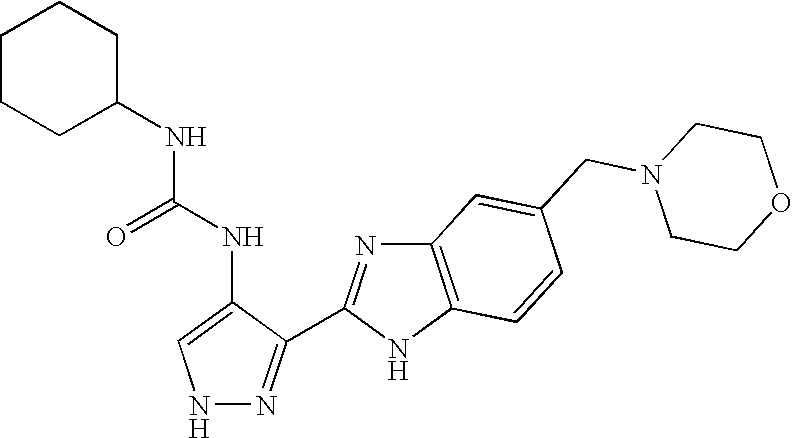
N1N=C(C2=NC3=C(N2)C=CC(CN2CCOCC2)=C3)C(NC(=O)NC2CCCCC2)=C1
